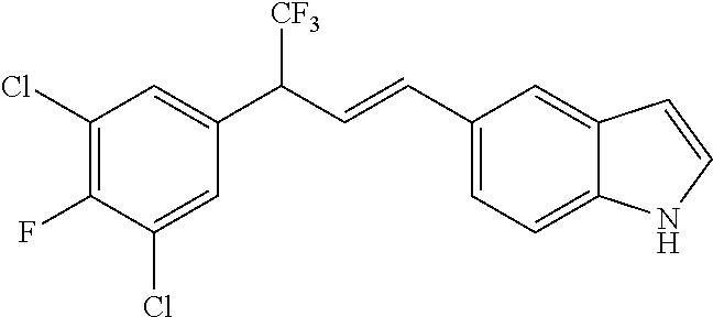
C1(Cl)=C(F)C(Cl)=CC(C(C=CC2=CC=C3C(=C2)C=CN3)[CF3])=C1
